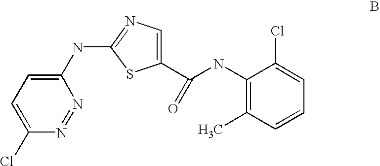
C1(Cl)=CC=C(NC2=NC=C(C(NC3=C(C)C=CC=C3Cl)=O)S2)N=N1
